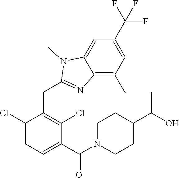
C1(Cl)=CC=C(C(=O)N2CCC(C(O)C)CC2)C(Cl)=C1CC1=NC2=C(C)C=C(C(F)(F)F)C=C2N1C
